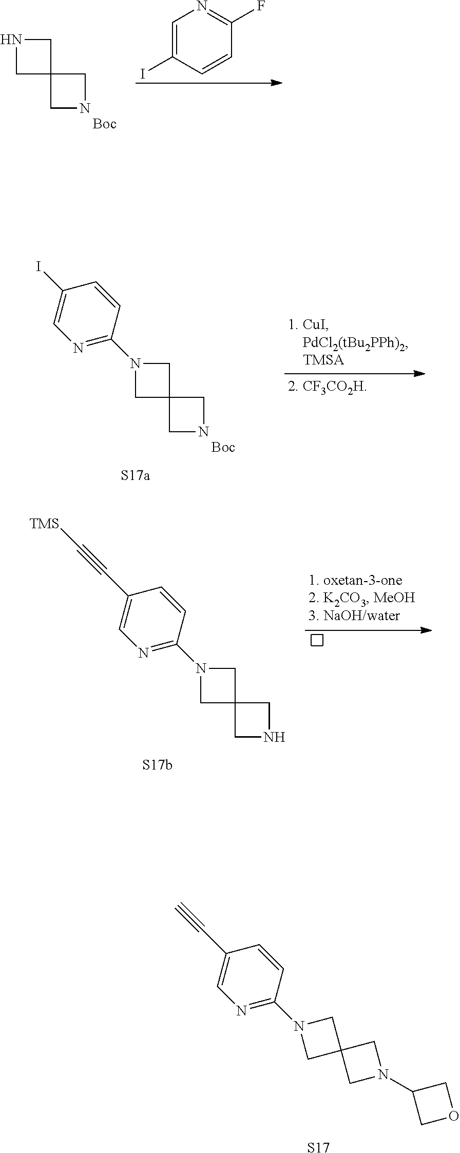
C1=C(I)C=CC(F)=N1.N1CC2(C1)CNC2.[Boc].N1CC2(C1)CN(C1=NC=C(I)C=C1)C2.[Boc].[S17].N1(C2=NC=C(C#C)C=C2)CC2(C1)CN(C1COC1)C2.N1CC2(C1)CN(C1=NC=C(C#C[TMS])C=C1)C2
